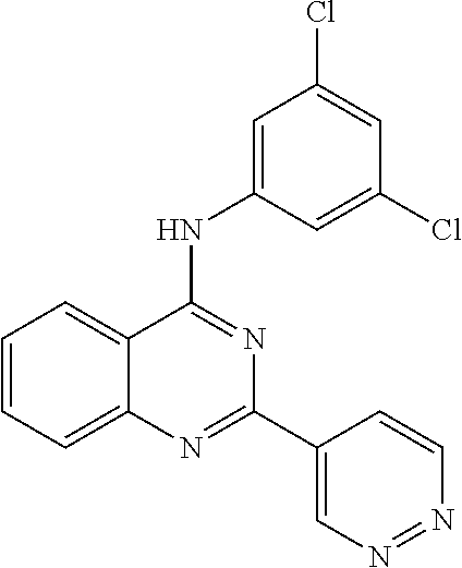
C1=CC=C2C(=C1)C(NC1=CC(Cl)=CC(Cl)=C1)=NC(C1=CN=NC=C1)=N2
